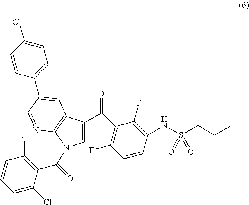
C1=C(C(C2=C(F)C=CC(NS(CCC)(=O)=O)=C2F)=O)C2=C(N1C(C1=C(Cl)C=CC=C1Cl)=O)N=CC(C1=CC=C(Cl)C=C1)=C2
